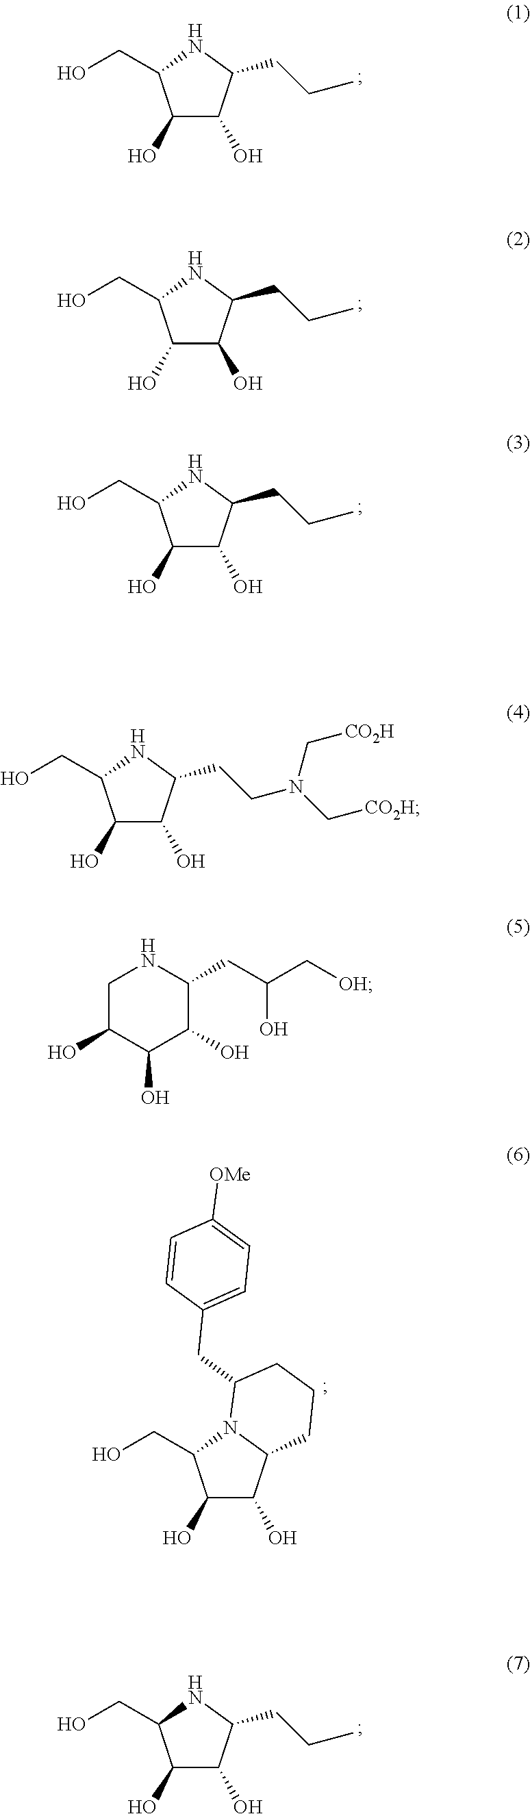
C1(O)C(O)C(CCC)NC1CO.C1(O)C(O)C(CCC)NC1CO.C1(O)C(O)C(CCC)NC1CO.C1(O)C(O)C(CCN(C[CO2H])C[CO2H])NC1CO.C1(O)C(O)C2N(C1CO)C(CC1=CC=C([OMe])C=C1)CCC2.C1(O)C(O)C(CCC)NC1CO.C1C(O)C(O)C(O)C(CC(O)C[OH])N1
